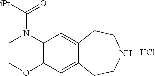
Cl.C1COC2=C(N1C([iPr])=O)C=C1C(=C2)CCNCC1
